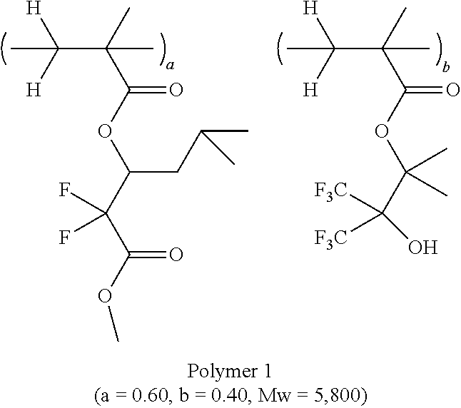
C(C(C)(C(OC(CC(C)C)C(C(OC)=O)(F)F)=O)C)([H])([H])C.C(C(C)(C(OC(C(O)([F3C])[F3C])(C)C)=O)C)([H])([H])C
